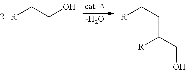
[-H2O].[R]CCO.[R]CCC(CO)[R]
